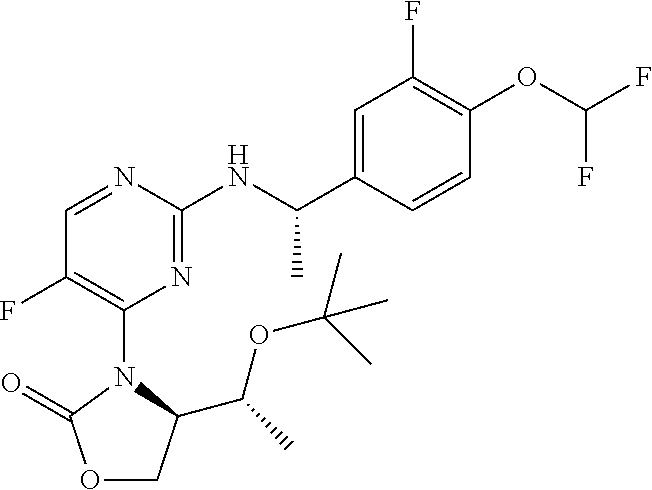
O1CC(C(C)OC(C)(C)C)N(C2=C(F)C=NC(NC(C3=CC(F)=C(OC(F)F)C=C3)C)=N2)C1=O
